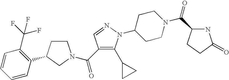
C1CC(C2=C(C(F)(F)F)C=CC=C2)CN1C(=O)C1=C(C2CC2)N(C2CCN(C(=O)C3NC(=O)CC3)CC2)N=C1
